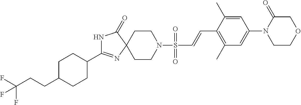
N1C(=O)C2(N=C1C1CCC(CCC(F)(F)F)CC1)CCN(S(=O)(=O)C=CC1=C(C)C=C(N3CCOCC3=O)C=C1C)CC2
